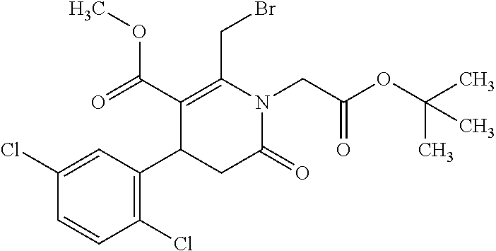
C1=C(Cl)C=CC(Cl)=C1C1CC(=O)N(CC(OC(C)(C)C)=O)C(CBr)=C1C(OC)=O
